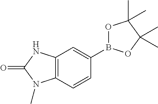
C1(B2OC(C)(C)C(C)(C)O2)=CC2=C(C=C1)N(C)C(=O)N2
